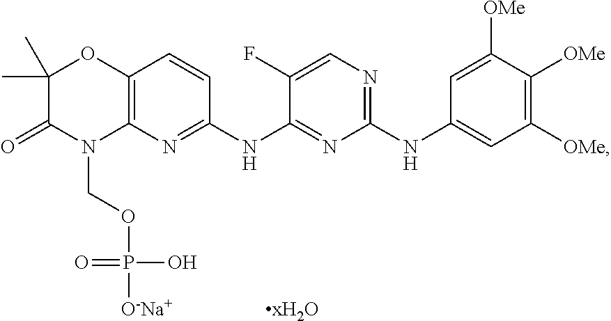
C1(C)(C)C(=O)N(COP([O-Na+])(O)=O)C2=C(O1)C=CC(NC1=NC(NC3=CC([OMe])=C([OMe])C([OMe])=C3)=NC=C1F)=N2.[xH2O]
